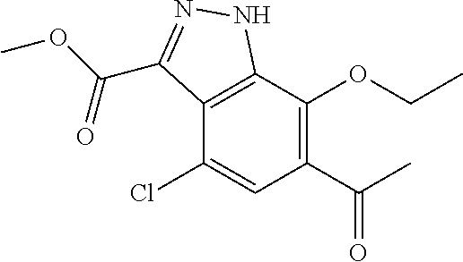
C12=C(C(OCC)=C(C(C)=O)C=C1Cl)NN=C2C(OC)=O
